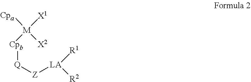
[Cpa][M]([Cpb][Q][Z][LA]([R1])[R2])([X1])[X2]
